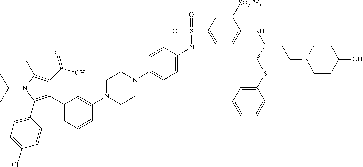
C1(C2=CC=CC(N3CCN(C4=CC=C(NS(=O)(C5=CC=C(NC(CCN6CCC(O)CC6)CSC6=CC=CC=C6)C([SO2CF3])=C5)=O)C=C4)CC3)=C2)=C(C2=CC=C(Cl)C=C2)N(C(C)C)C(C)=C1C(O)=O
